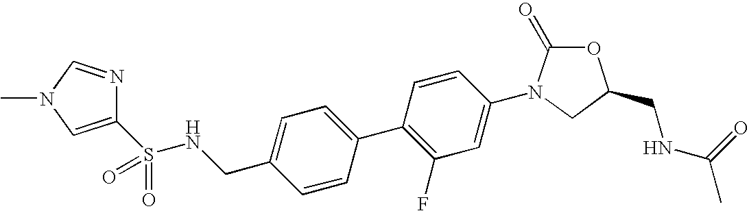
CN1C=C(S(=O)(NCC2=CC=C(C3=C(F)C=C(N4CC(CNC(C)=O)OC4=O)C=C3)C=C2)=O)N=C1
